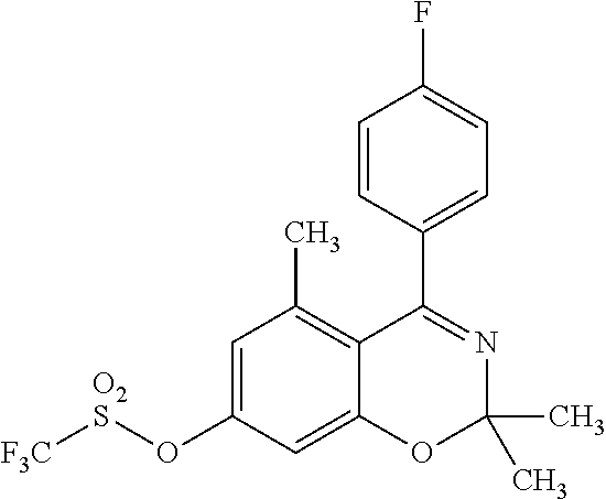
C1=C(O[O2S][F3C])C=C2C(=C1C)C(C1=CC=C(F)C=C1)=NC(C)(C)O2
